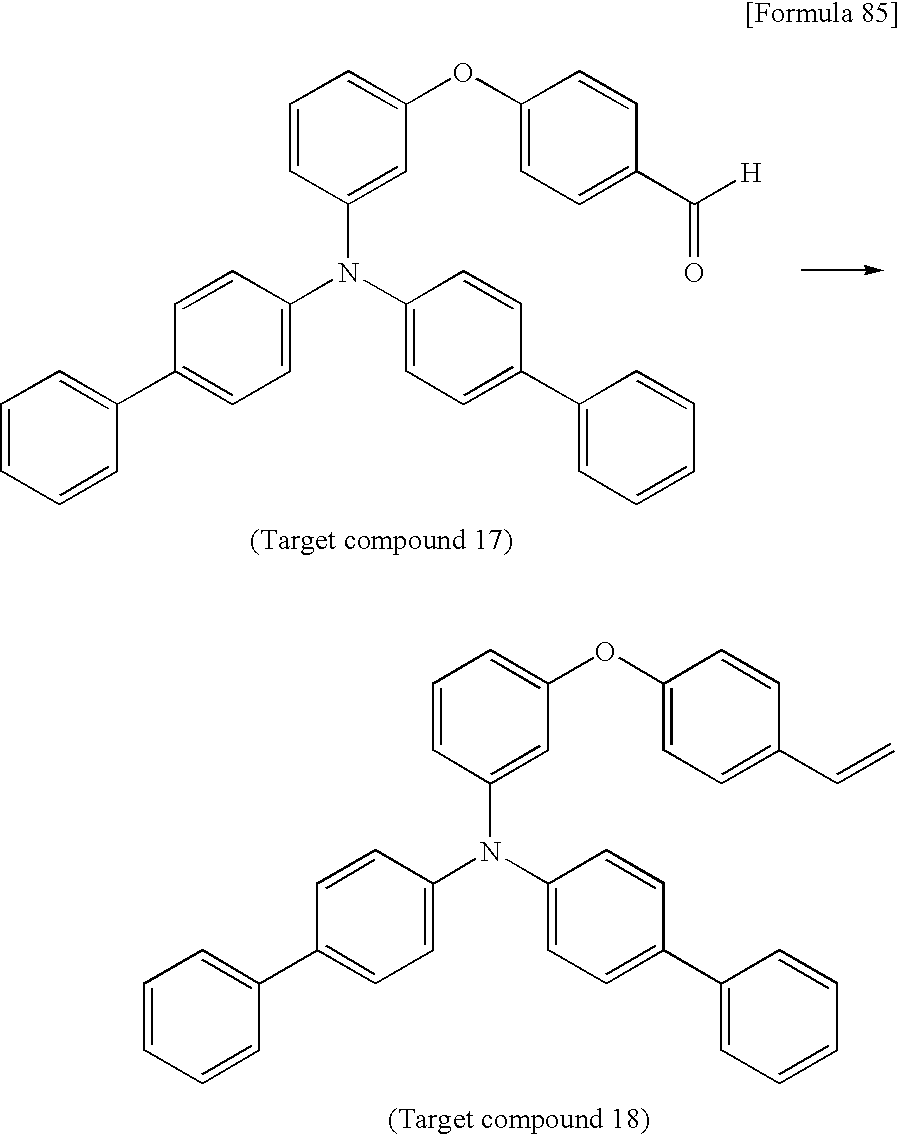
C1(N(C2=CC=C(C3=CC=CC=C3)C=C2)C2=CC=C(C3=CC=CC=C3)C=C2)=CC(OC2=CC=C(C([H])=O)C=C2)=CC=C1.C1(N(C2=CC=C(C3=CC=CC=C3)C=C2)C2=CC=C(C3=CC=CC=C3)C=C2)=CC(OC2=CC=C(C=C)C=C2)=CC=C1
